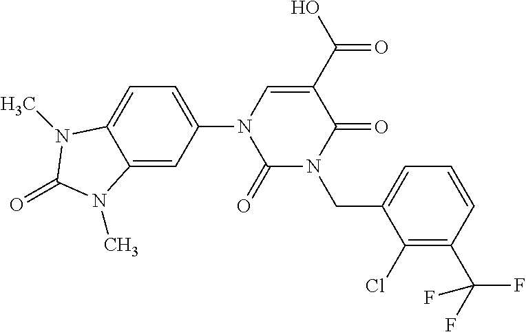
C1=C2C(=CC(N3C(=O)N(CC4=CC=CC(C(F)(F)F)=C4Cl)C(=O)C(C(=O)O)=C3)=C1)N(C)C(=O)N2C
